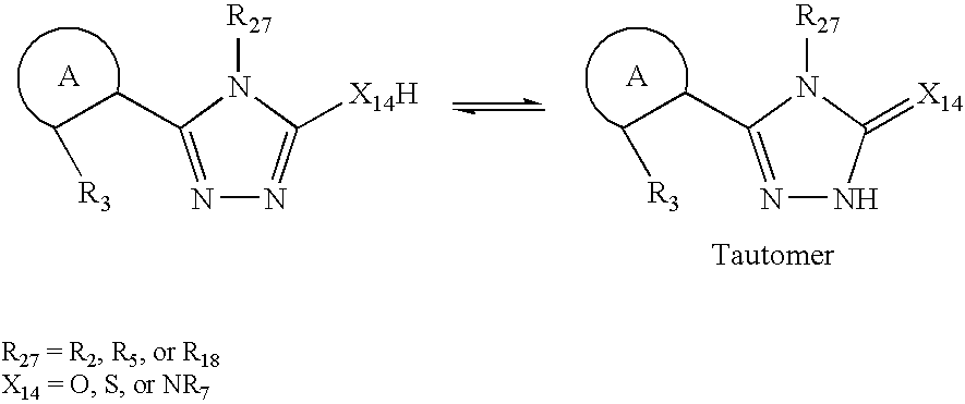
N1=C(CC[R3])N([R27])C([X14H])=N1.N1=C(CC[R3])N([R27])C(=[X14])N1
